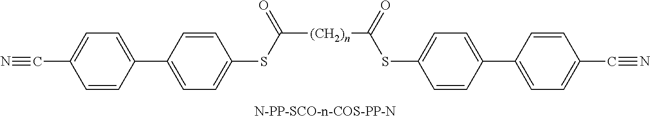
C1=CC(C2=CC=C(SC([(CH2)n]C(SC3=CC=C(C4=CC=C(C#N)C=C4)C=C3)=O)=O)C=C2)=CC=C1C#N
